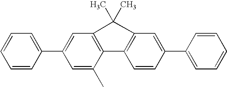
C1=C(C2=CC=CC=C2)C=C(C)C2=C1C(C)(C)C1=C2C=CC(C2=CC=CC=C2)=C1
